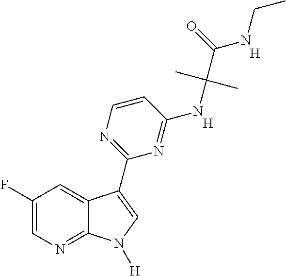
C1(F)=CN=C2C(=C1)C(C1=NC=CC(NC(C(NCC)=O)(C)C)=N1)=CN2[H].[H].[H]
